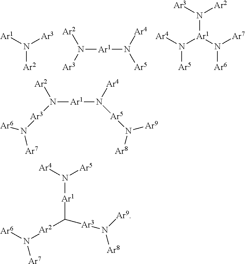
[Ar1]N([Ar3])[Ar2].N([Ar1]N([Ar5])[Ar4])([Ar3])[Ar2].[Ar3]N([Ar2])[Ar1](N([Ar4])[Ar5])N([Ar7])[Ar6].N([Ar1]N([Ar5]N([Ar9])[Ar8])[Ar4])([Ar3]N([Ar6])[Ar7])[Ar2].[Ar4]N([Ar5])[Ar1]C([Ar2]N([Ar6])[Ar7])[Ar3]N([Ar9])[Ar8]
